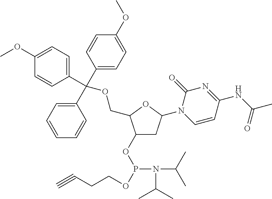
C1(OP(OCCC#C)N(C(C)C)C(C)C)CC(N2C=CC(NC(C)=O)=NC2=O)OC1COC(C1=CC=CC=C1)(C1=CC=C(OC)C=C1)C1=CC=C(OC)C=C1
